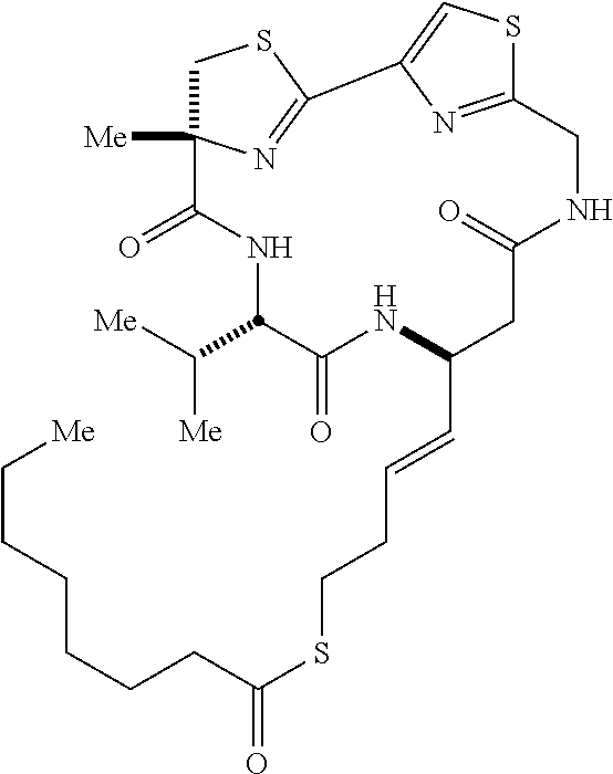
C1C2([Me])N=C(S1)C1=CSC(=N1)CNC(=O)CC(C=CCCSC(CCCCCC[Me])=O)NC(=O)C(C([Me])[Me])NC2=O
